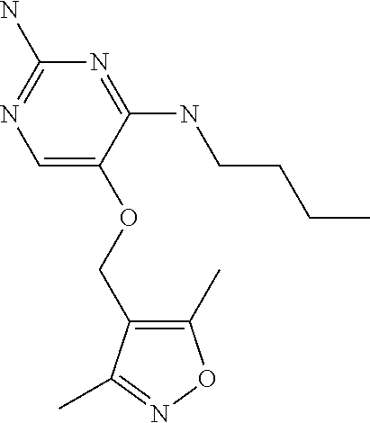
C1=C(OCC2=C(C)ON=C2C)C(NCCCC)=NC(N)=N1
